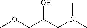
COCC(CN(C)C)O
